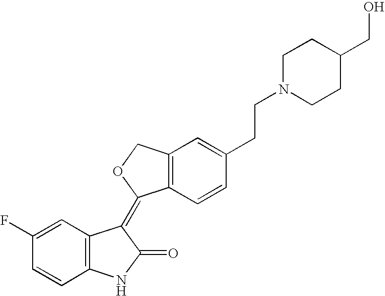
C12=C(C=CC(CCN3CCC(CO)CC3)=C1)C(=C1C3=C(NC1=O)C=CC(F)=C3)OC2
